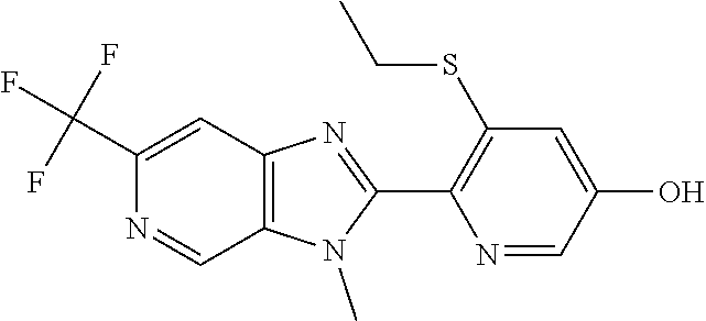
C1(C(F)(F)F)=CC2=C(C=N1)N(C)C(C1=C(SCC)C=C(O)C=N1)=N2
